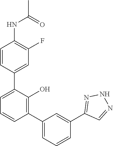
N(C1=C(F)C=C(C2=CC=CC(C3=CC=CC(C4=NNN=C4)=C3)=C2O)C=C1)C(C)=O
